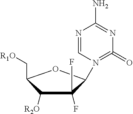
N1=CN(C2C(F)(F)C([R2O])C(C[R1O])O2)=C(=O)N=C1N
